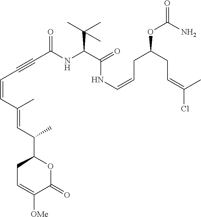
C1C=C([OMe])C(=O)OC1C(C=C(C=CC#CC(NC(C(=O)NC=CCC(OC(=O)N)CC=C(Cl)C)C(C)(C)C)=O)C)C
